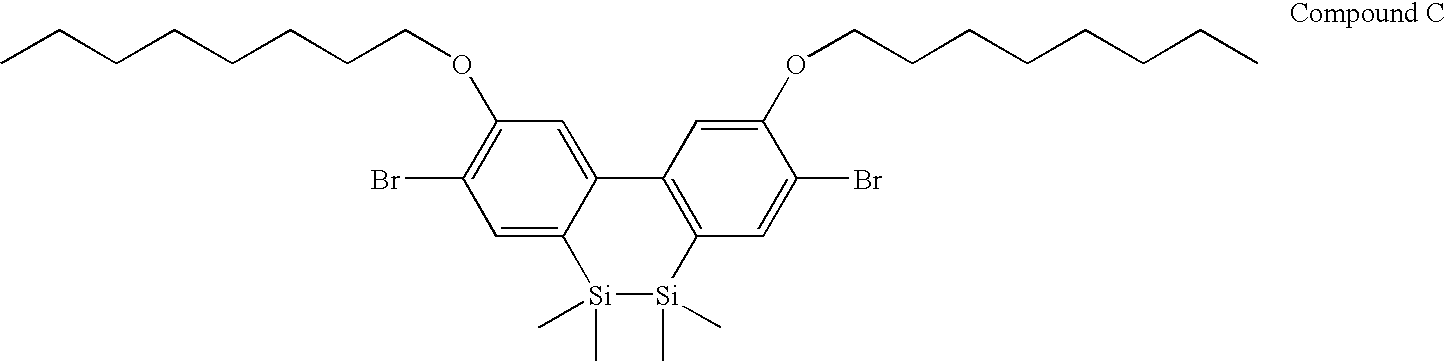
C1=C2C(=CC(Br)=C1OCCCCCCCC)[Si](C)(C)[Si](C)(C)C1=C2C=C(OCCCCCCCC)C(Br)=C1
